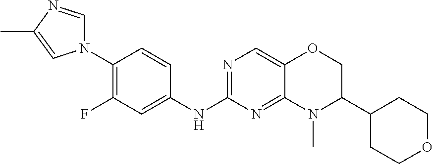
C1(N2C=NC(C)=C2)=C(F)C=C(NC2=NC=C3C(=N2)N(C)C(C2CCOCC2)CO3)C=C1
